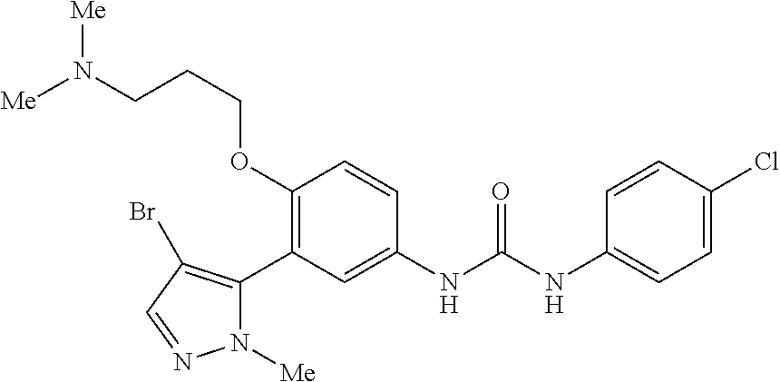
C1(OCCCN([Me])[Me])=C(C2=C(Br)C=NN2[Me])C=C(NC(NC2=CC=C(Cl)C=C2)=O)C=C1
